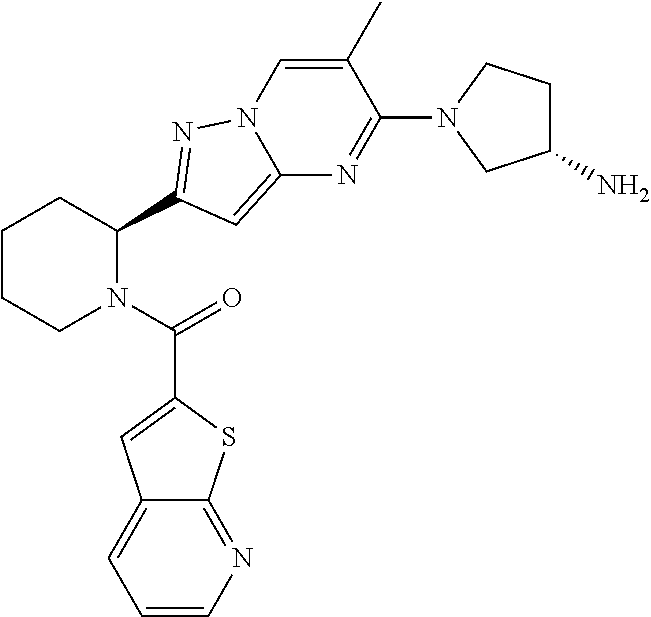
C1CCN(C(=O)C2=CC3=CC=CN=C3S2)C(C2=NN3C(=C2)N=C(N2CC(N)CC2)C(C)=C3)C1
